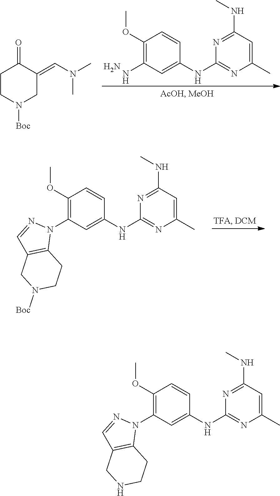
C1(OC)=C(N2N=CC3=C2CCNC3)C=C(NC2=NC(C)=CC(NC)=N2)C=C1.C1(OC)=C(N)C=C(NC2=NC(C)=CC(NC)=N2)C=C1.N.C1CN([Boc])CC(=CN(C)C)C1=O.C1(OC)=C(N2N=CC3=C2CCN([Boc])C3)C=C(NC2=NC(C)=CC(NC)=N2)C=C1
